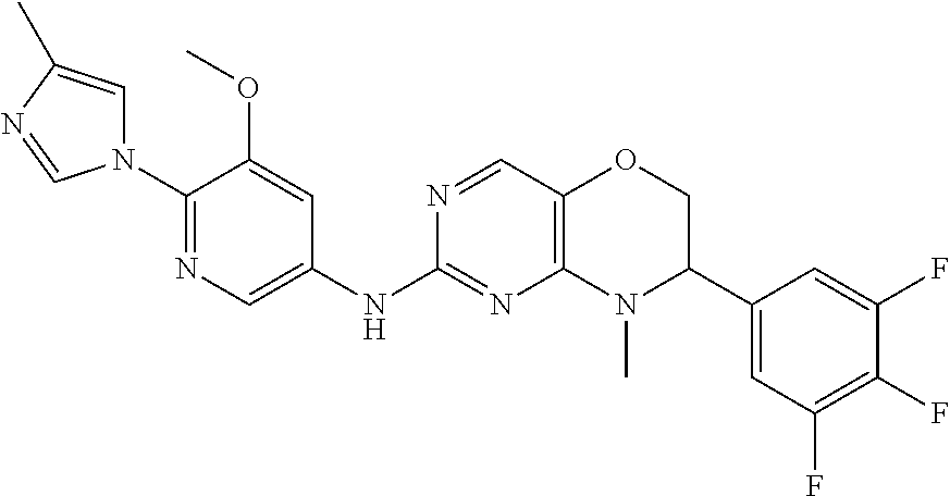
N1(C2=NC=C(NC3=NC4=C(C=N3)OCC(C3=CC(F)=C(F)C(F)=C3)N4C)C=C2OC)C=C(C)N=C1
